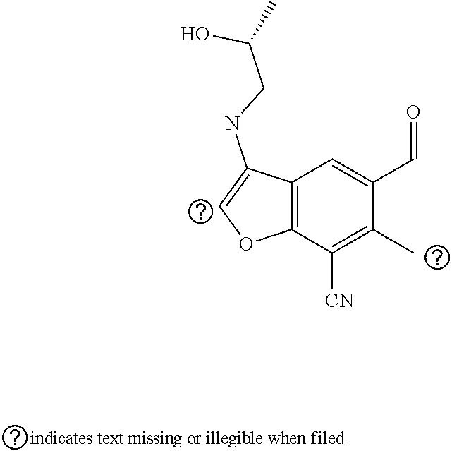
C12=C(C([CN])=C(C)C(C=O)=C1)OC=C2NCC(C)O
